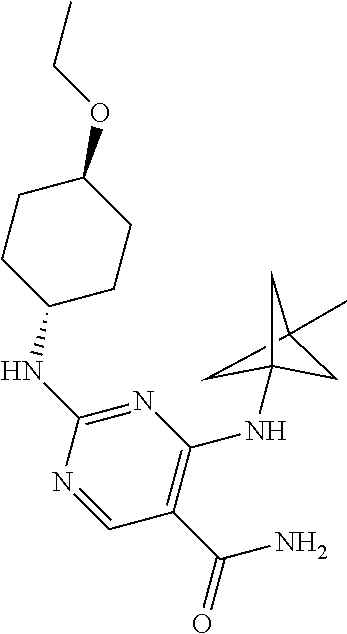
C1CC(NC2=NC(NC34CC(C)(C3)C4)=C(C(=O)N)C=N2)CCC1OCC
